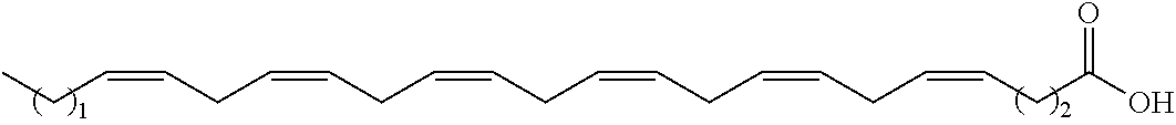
C(=CCC=CCC=CCC)CC=CCC=CCC=CCC(=O)O
